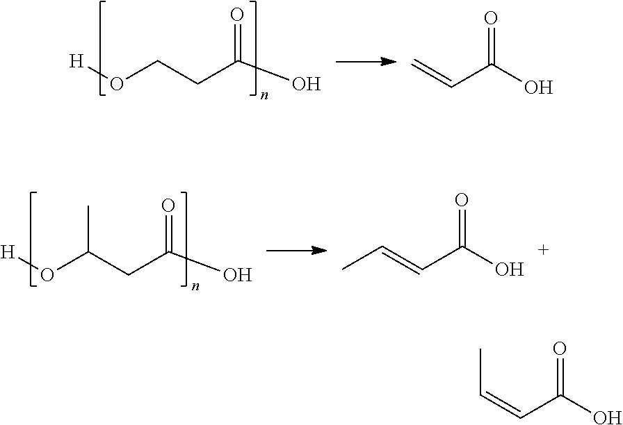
[H]OCCC(O)=O.C=CC(O)=O.[H]OC(CC(O)=O)C.C(=CC(O)=O)C.C(=CC(O)=O)C
